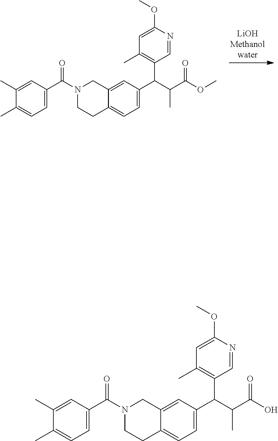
C12=CC(C(C3=C(C)C=C(OC)N=C3)C(C(=O)OC)C)=CC=C1CCN(C(=O)C1=CC=C(C)C(C)=C1)C2.C12=CC(C(C(C(=O)O)C)C3=C(C)C=C(OC)N=C3)=CC=C1CCN(C(=O)C1=CC=C(C)C(C)=C1)C2
